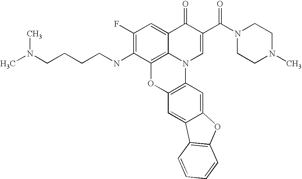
C1(F)=C(NCCCCN(C)C)C2=C3C(=C1)C(=O)C(C(N1CCN(C)CC1)=O)=CN3C1=C(O2)C=C2C(=C1)OC1=C2C=CC=C1
